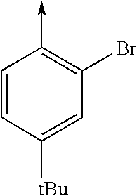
C1=CC(->C)=C(Br)C=C1[tBu]
